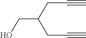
C(C(CC#C)CO)C#C
